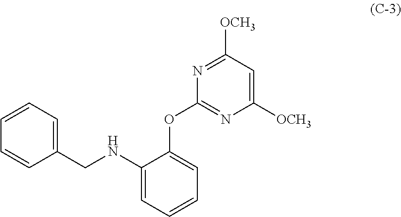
C1=CC=C(CNC2=CC=CC=C2OC2=NC([OCH3])=CC([OCH3])=N2)C=C1
